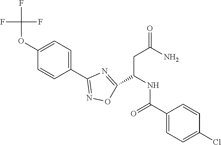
C1(OC(F)(F)F)=CC=C(C2=NOC(C(NC(C3=CC=C(Cl)C=C3)=O)CC(=O)N)=N2)C=C1
